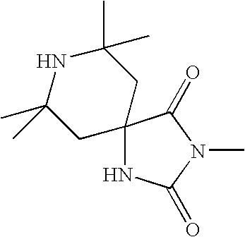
N1C(=O)N(C)C(=O)C12CC(C)(C)NC(C)(C)C2
